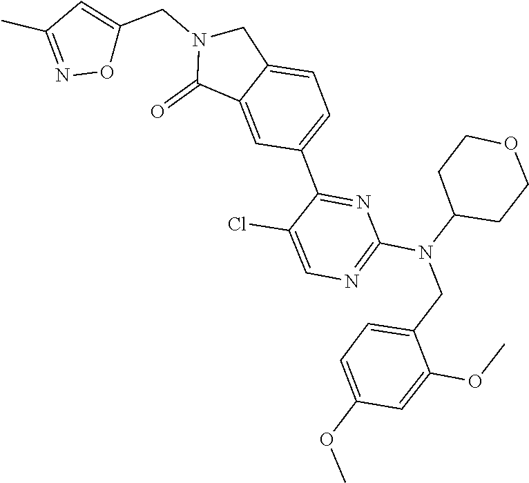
C12=CC=C(C3=NC(N(C4CCOCC4)CC4=CC=C(OC)C=C4OC)=NC=C3Cl)C=C1C(=O)N(CC1=CC(C)=NO1)C2
